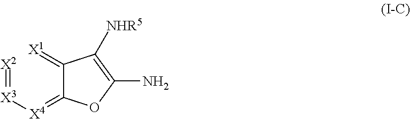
[X2]=[X3][X4]=C1C(=[X1])C([NHR5])=C(N)O1
